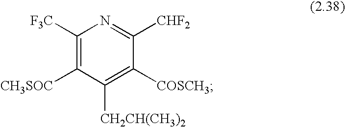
[F3C]C1=C([CH3SOC])C([CH2CH(CH3)2])=C([COSCH3])C([CHF2])=N1
